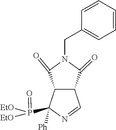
C(C1=CC=CC=C1)N1C(=O)C2C=NC(P(=O)([EtO])[EtO])([Ph])C2C1=O
